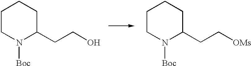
C1CN([Boc])C(CCO)CC1.C1CN([Boc])C(CC[OMs])CC1
